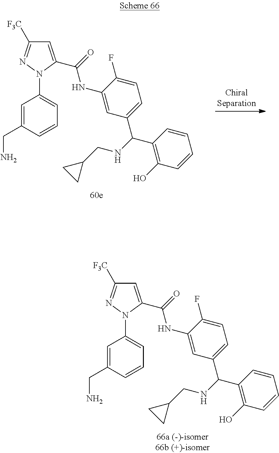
C1=C(CN)C=CC=C1N1C(C(NC2=CC(C(C3=C(O)C=CC=C3)NCC3CC3)=CC=C2F)=O)=CC([F3C])=N1.C1=C(CN)C=CC=C1N1C(C(NC2=CC(C(C3=C(O)C=CC=C3)NCC3CC3)=CC=C2F)=O)=CC([F3C])=N1
